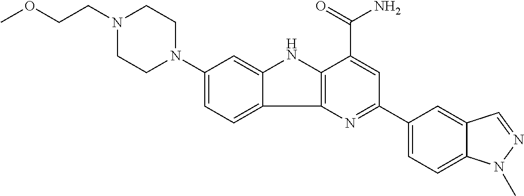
COCCN1CCN(C2=CC=C3C(=C2)NC2=C3N=C(C3=CC=C4C(=C3)C=NN4C)C=C2C(=O)N)CC1
